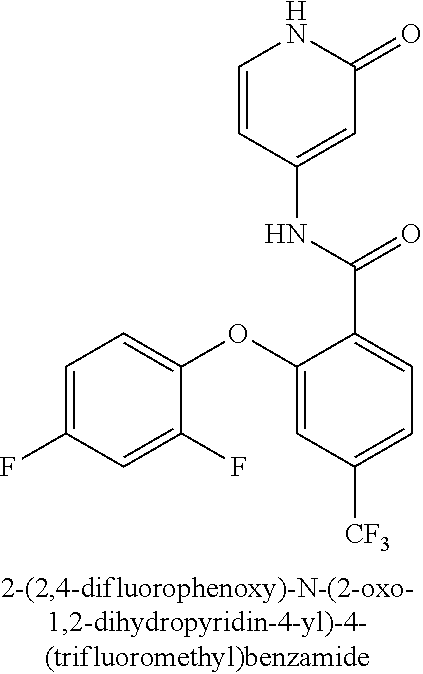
C1=CC(NC(C2=CC=C([CF3])C=C2OC2=CC=C(F)C=C2F)=O)=CC(=O)N1
